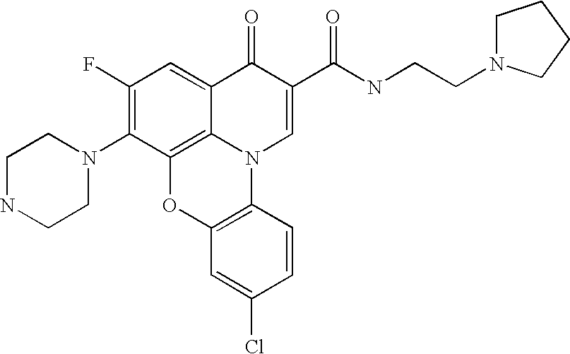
C1(F)=C(N2CCNCC2)C2=C3C(=C1)C(=O)C(C(NCCN1CCCC1)=O)=CN3C1=C(O2)C=C(Cl)C=C1
